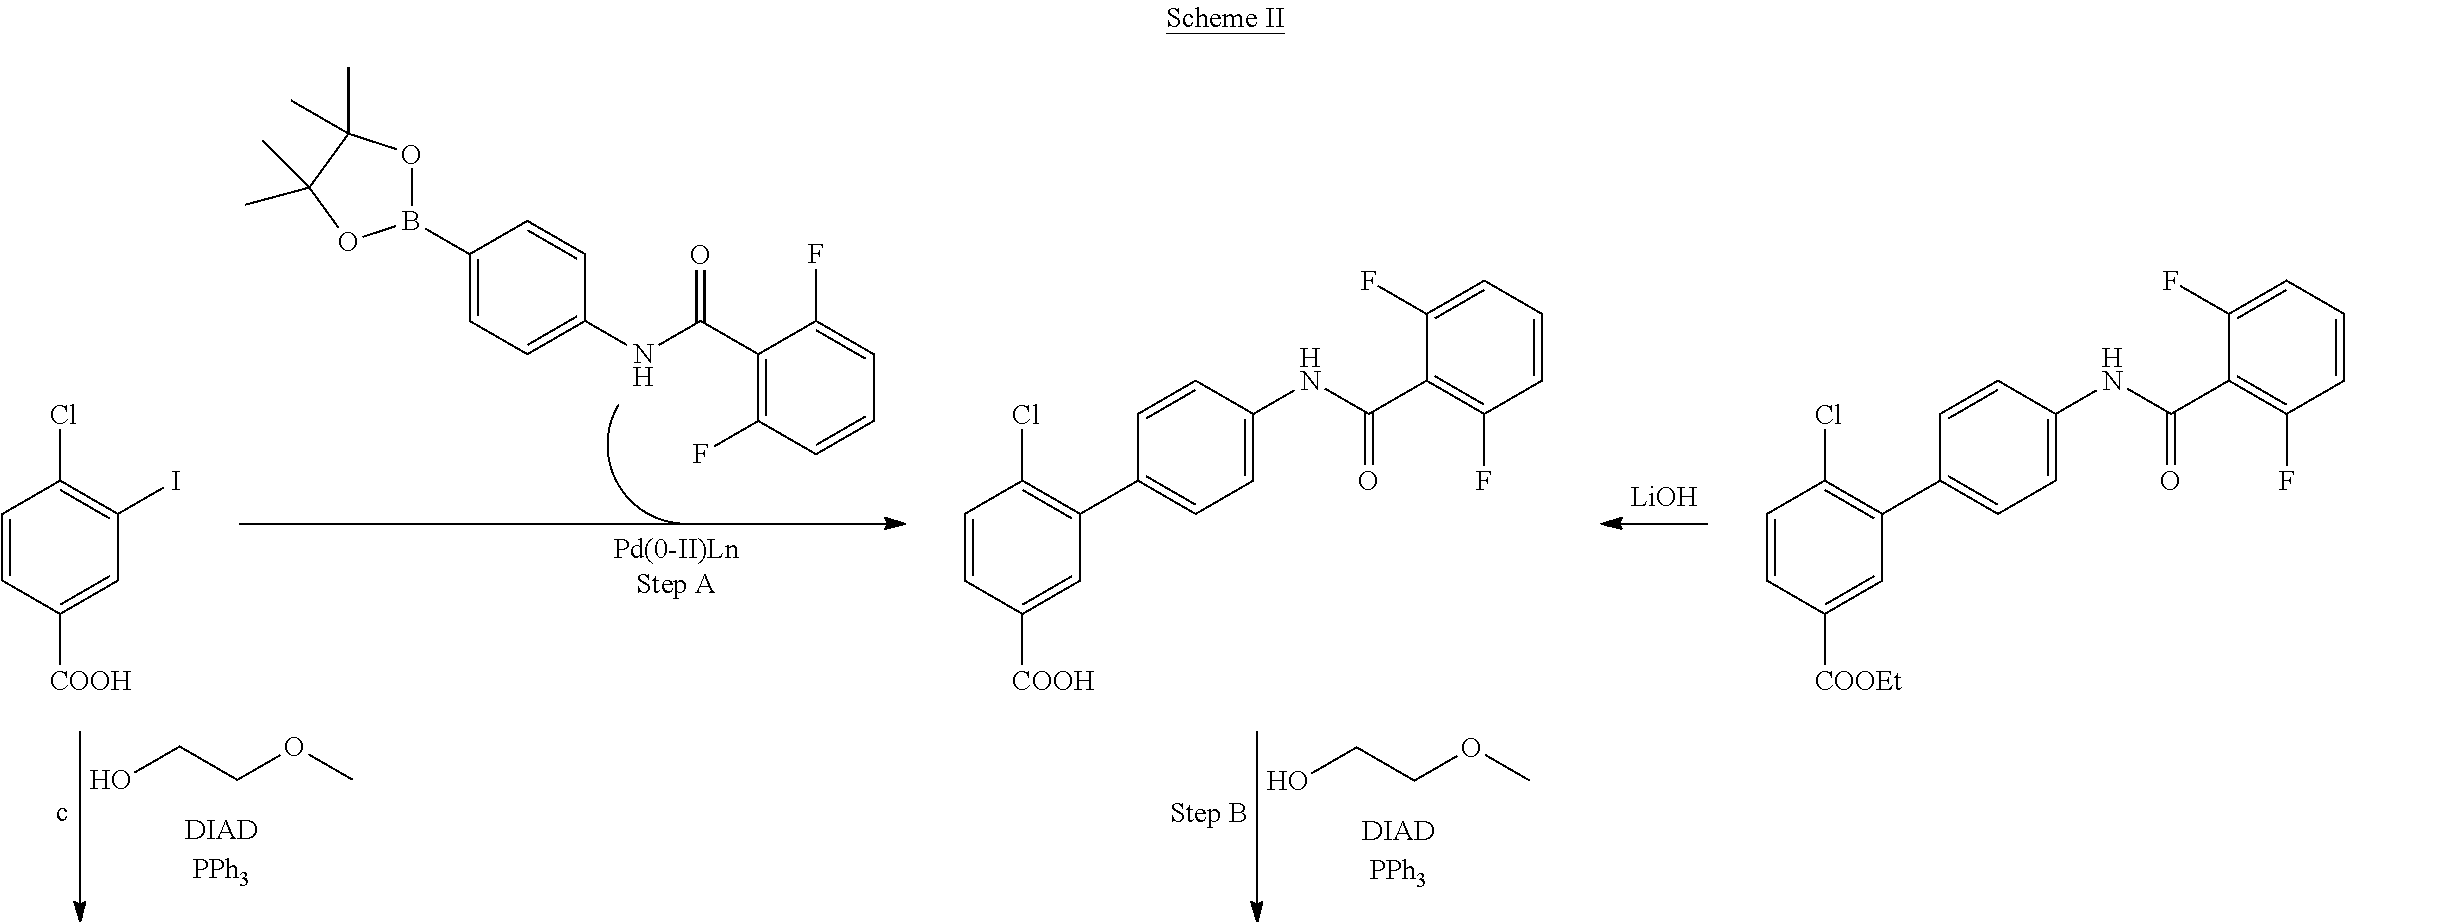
C1(B2OC(C)(C)C(C)(C)O2)=CC=C(NC(C2=C(F)C=CC=C2F)=O)C=C1.OCCOC.OCCOC.[LiOH].C1=CC([COOH])=CC(I)=C1Cl.C1=CC([COOH])=CC(C2=CC=C(NC(C3=C(F)C=CC=C3F)=O)C=C2)=C1Cl.C1=CC([COOEt])=CC(C2=CC=C(NC(C3=C(F)C=CC=C3F)=O)C=C2)=C1Cl
